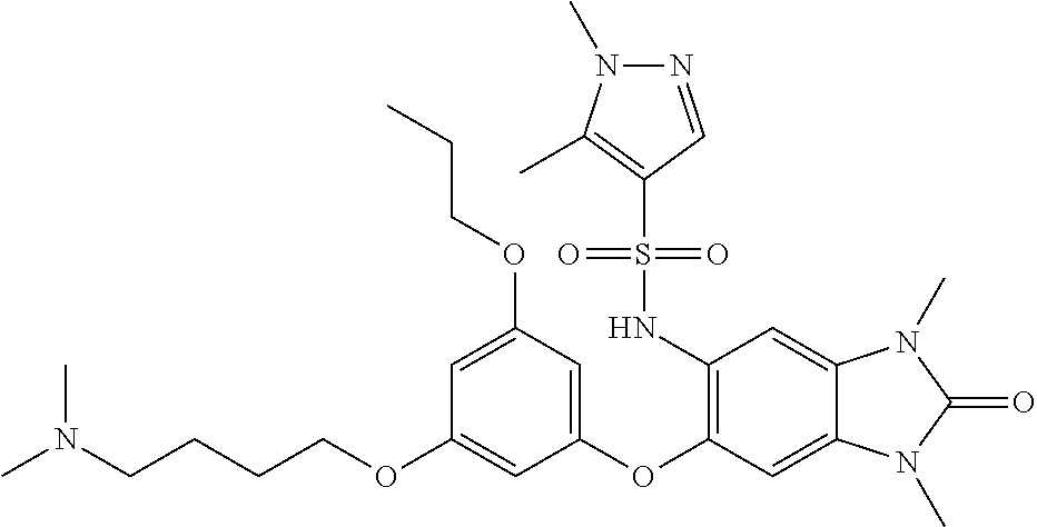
C(CCOC1=CC(OC2=C(NS(C3=C(C)N(C)N=C3)(=O)=O)C=C3C(=C2)N(C)C(=O)N3C)=CC(OCCC)=C1)CN(C)C
